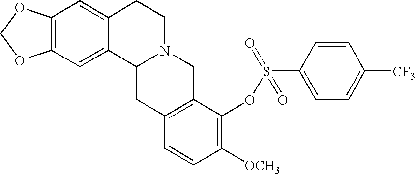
C12=C(C=C3C(=C1)C1N(CC3)CC3=C(C1)C=CC([OCH3])=C3OS(=O)(=O)C1=CC=C([CF3])C=C1)OCO2
